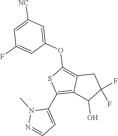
C12=C(C3=CC=NN3C)SC(OC3=CC([NC])=CC(F)=C3)=C1CC(F)(F)C2O
